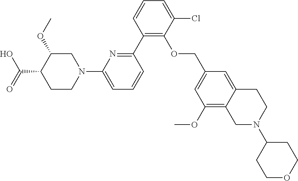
C1(C2=NC(N3CC(OC)C(C(O)=O)CC3)=CC=C2)=C(OCC2=CC(OC)=C3C(=C2)CCN(C2CCOCC2)C3)C(Cl)=CC=C1
